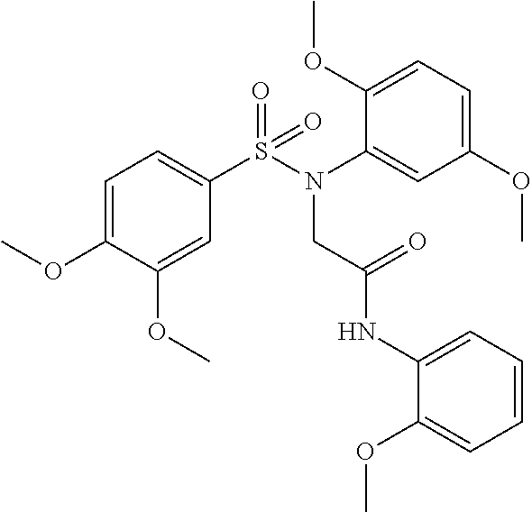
C1=C(OC)C(OC)=CC(S(N(C2=CC(OC)=CC=C2OC)CC(NC2=CC=CC=C2OC)=O)(=O)=O)=C1
